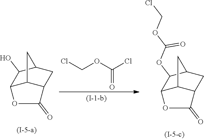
C12C3C(CC(C1O)C3)C(=O)O2.ClCOC(Cl)=O.C12C3C(CC(C1OC(OCCl)=O)C3)C(=O)O2
